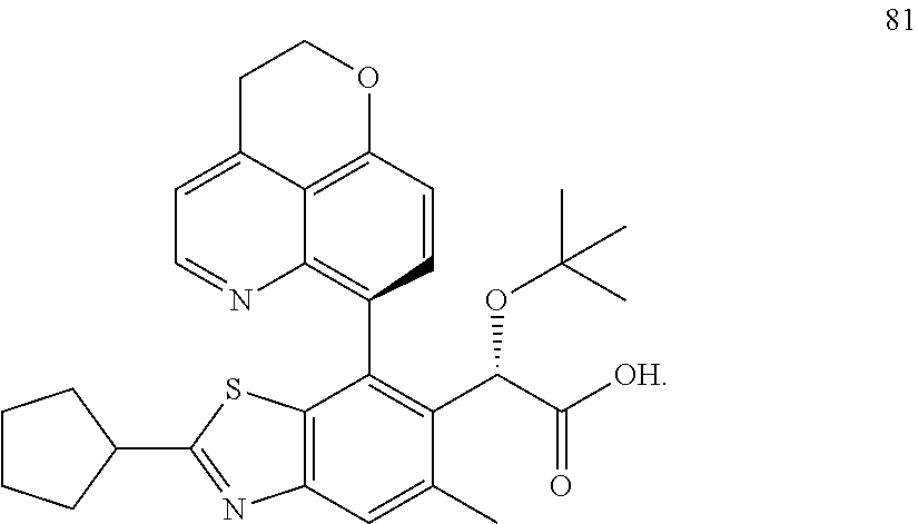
C12=C3C=CC(C4=C(C(C([OH])=O)OC(C)(C)C)C(C)=CC5=C4SC(C4CCCC4)=N5)=C1N=CC=C2CCO3
